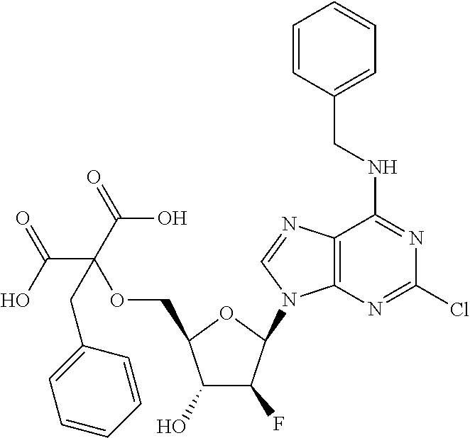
C12=C(N=CN1C1C(F)C(O)C(COC(C(=O)O)(C(=O)O)CC3=CC=CC=C3)O1)C(NCC1=CC=CC=C1)=NC(Cl)=N2
